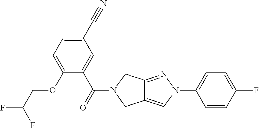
C1(C#N)=CC=C(OCC(F)F)C(C(=O)N2CC3=CN(C4=CC=C(F)C=C4)N=C3C2)=C1
